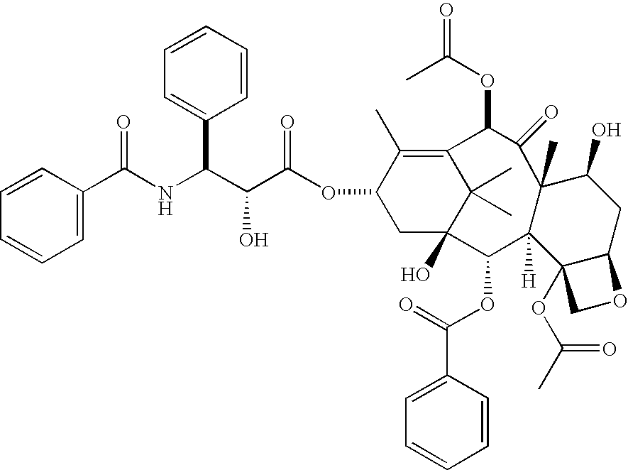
C1=CC(C(NC(C(C(OC2CC3(O)C(C)(C)C(=C2C)C(OC(C)=O)C(=O)C2(C)C([H])(C3OC(=O)C3=CC=CC=C3)C3(OC(C)=O)C(CC2O)OC3)=O)O)C2=CC=CC=C2)=O)=CC=C1
